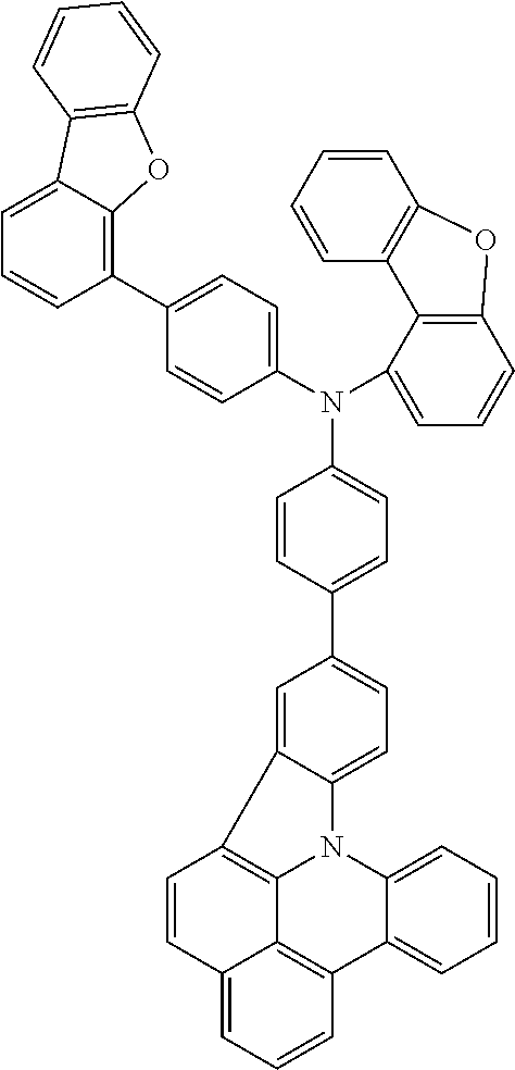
C1=CC(C2=CC=C3C(=C2)C2=C4N3C3=CC=CC=C3C3=C4C(=CC=C3)C=C2)=CC=C1N(C1=CC=C(C2=C3C(=CC=C2)C2=C(O3)C=CC=C2)C=C1)C1=CC=CC2=C1C1=C(C=CC=C1)O2
